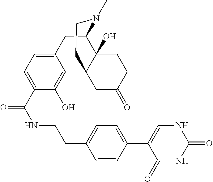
C12=CC=C(C(NCCC3=CC=C(C4=CNC(=O)NC4=O)C=C3)=O)C(O)=C1C13C(O)(C(C2)N(C)CC1)CCC(=O)C3
